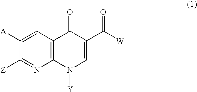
C1([A])=CC2=C(N=C1[Z])N([Y])C=C(C([W])=O)C2=O
